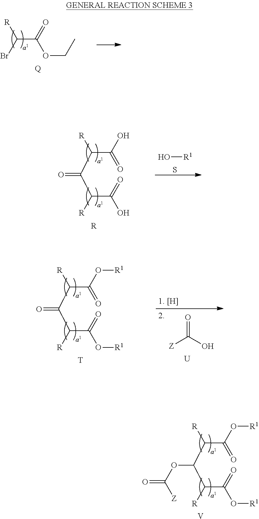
C(C(=O)OCC)([R])Br.[Q].C(C(=O)O)([R])C(C(C(O)=O)[R])=O.S.O[R1].[R].C(C(=O)O[R1])([R])C(C(C(O[R1])=O)[R])=O.O=C(O)[Z].[U].[T].C(C(=O)O[R1])([R])C(C(C(O[R1])=O)[R])OC(=O)[Z].[V]
